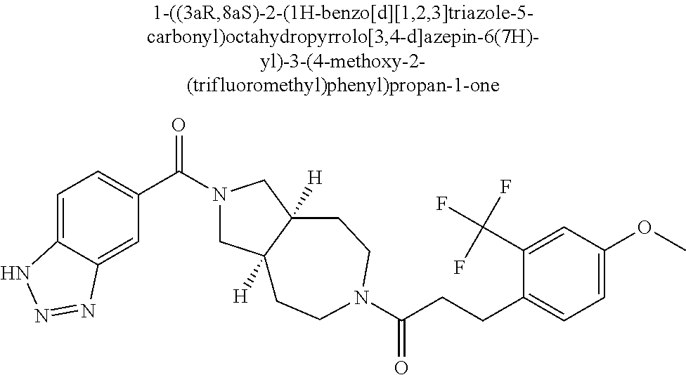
C(CCC1=CC=C(OC)C=C1C(F)(F)F)(=O)N1CCC2([H])CN(C(=O)C3=CC=C4C(=C3)N=NN4)CC2([H])CC1
